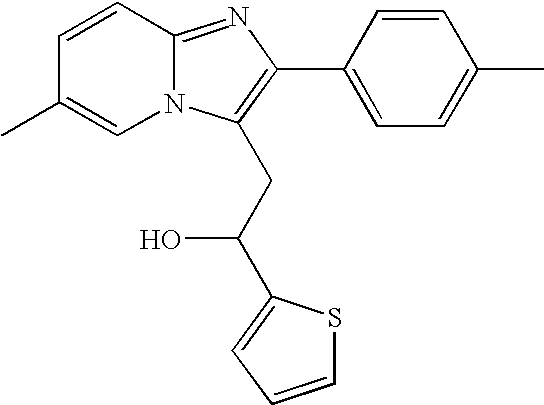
C1=CC2=NC(C3=CC=C(C)C=C3)=C(CC(O)C3=CC=CS3)N2C=C1C
